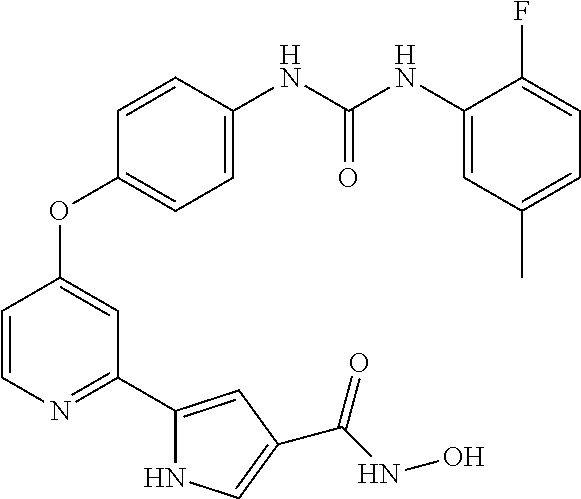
C1=CN=C(C2=CC(C(NO)=O)=CN2)C=C1OC1=CC=C(NC(NC2=CC(C)=CC=C2F)=O)C=C1
